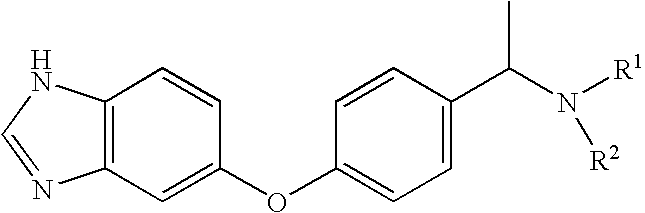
C12=C(C=C(OC3=CC=C(C(N([R1])[R2])C)C=C3)C=C1)N=CN2
